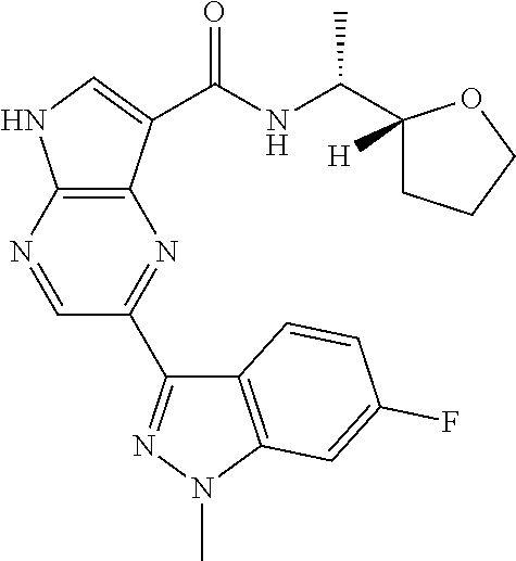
C12=C(N=CC(C3=NN(C)C4=C3C=CC(F)=C4)=N1)NC=C2C(NC(C1([H])CCCO1)C)=O
